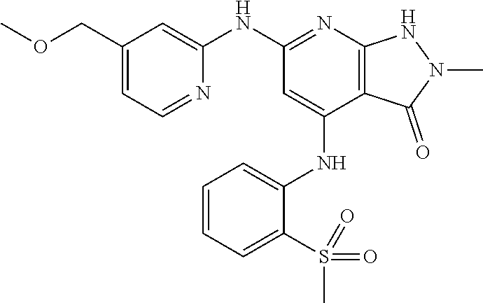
C1(NC2=NC3=C(C(NC4=CC=CC=C4S(C)(=O)=O)=C2)C(=O)N(C)N3)=CC(COC)=CC=N1
